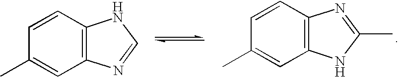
C1=CC2=C(C=C1C)N=CN2.C1=CC2=C(C=C1C)NC(C)=N2
